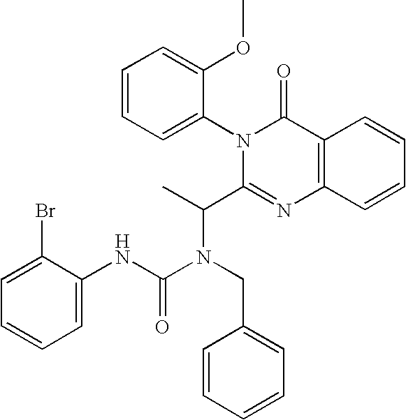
C1=C(Br)C(NC(N(CC2=CC=CC=C2)C(C)C2=NC3=C(C(=O)N2C2=CC=CC=C2OC)C=CC=C3)=O)=CC=C1
